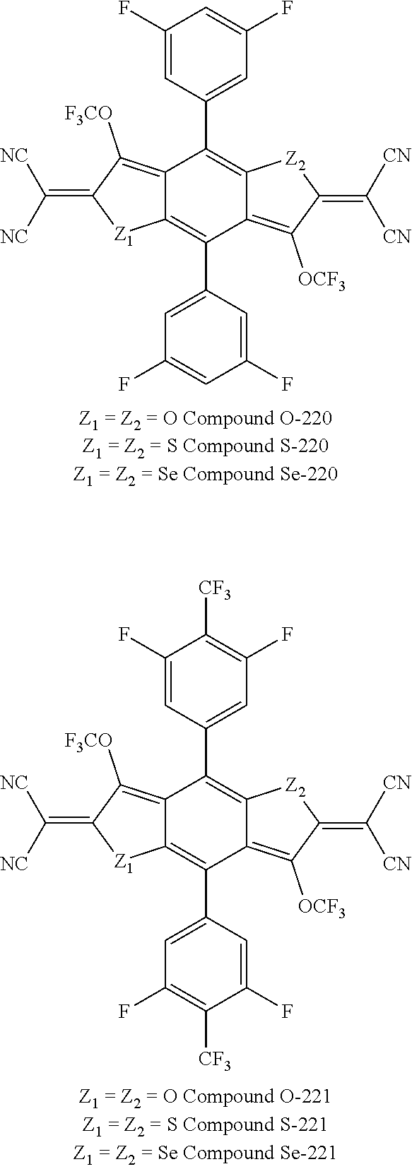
C12=C([F3CO])C(=C([NC])[NC])[Z1]C1=C(C1=CC(F)=CC(F)=C1)C1=C([OCF3])C(=C([CN])[CN])[Z2]C1=C2C1=CC(F)=CC(F)=C1.C12=C([F3CO])C(=C([NC])[NC])[Z1]C1=C(C1=CC(F)=C([CF3])C(F)=C1)C1=C([OCF3])C(=C([CN])[CN])[Z2]C1=C2C1=CC(F)=C([CF3])C(F)=C1
